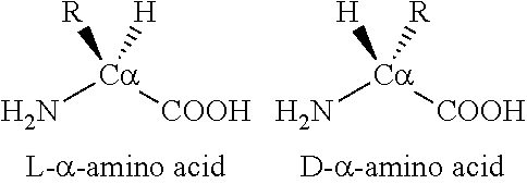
[Ca](N)([COOH])([R])[H].[Ca](N)([COOH])([H])[R]
